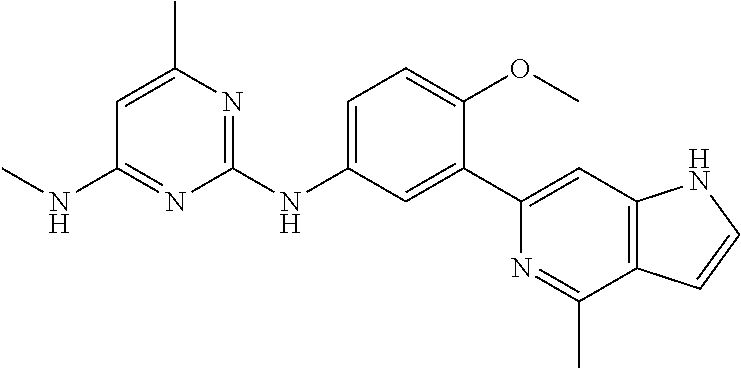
C1=C(C)N=C(NC2=CC=C(OC)C(C3=CC4=C(C(C)=N3)C=CN4)=C2)N=C1NC
